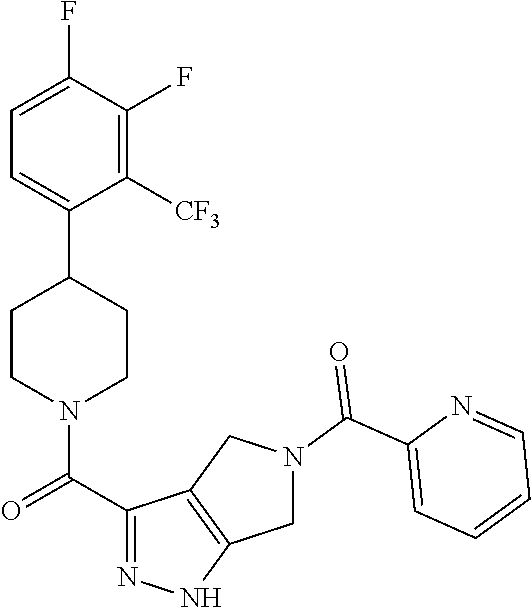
C1=C(F)C(F)=C([CF3])C(C2CCN(C(C3=NNC4=C3CN(C(C3=CC=CC=N3)=O)C4)=O)CC2)=C1
